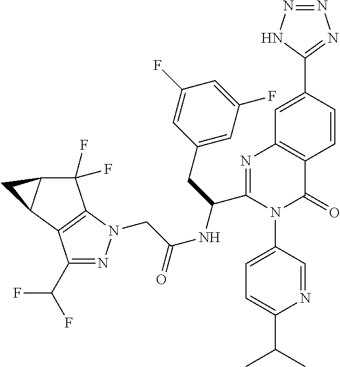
C1=C(C2=NN=NN2)C=CC2=C1N=C(C(CC1=CC(F)=CC(F)=C1)NC(=O)CN1N=C(C(F)F)C3=C1C(F)(F)C1C3C1)N(C1=CC=C(C(C)C)N=C1)C2=O
